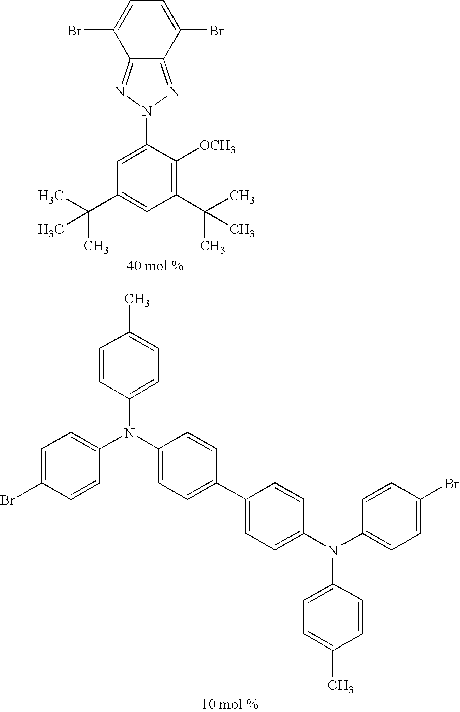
C1=C(Br)C=CC(N(C2=CC=C(C3=CC=C(N(C4=CC=C(Br)C=C4)C4=CC=C(C)C=C4)C=C3)C=C2)C2=CC=C(C)C=C2)=C1.C12=NN(C3=CC(C(C)(C)C)=CC(C(C)(C)C)=C3[OCH3])N=C1C(Br)=CC=C2Br
